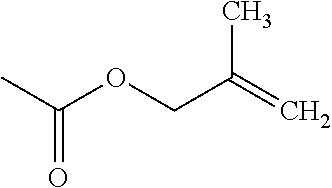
O(CC(C)=C)C(C)=O
